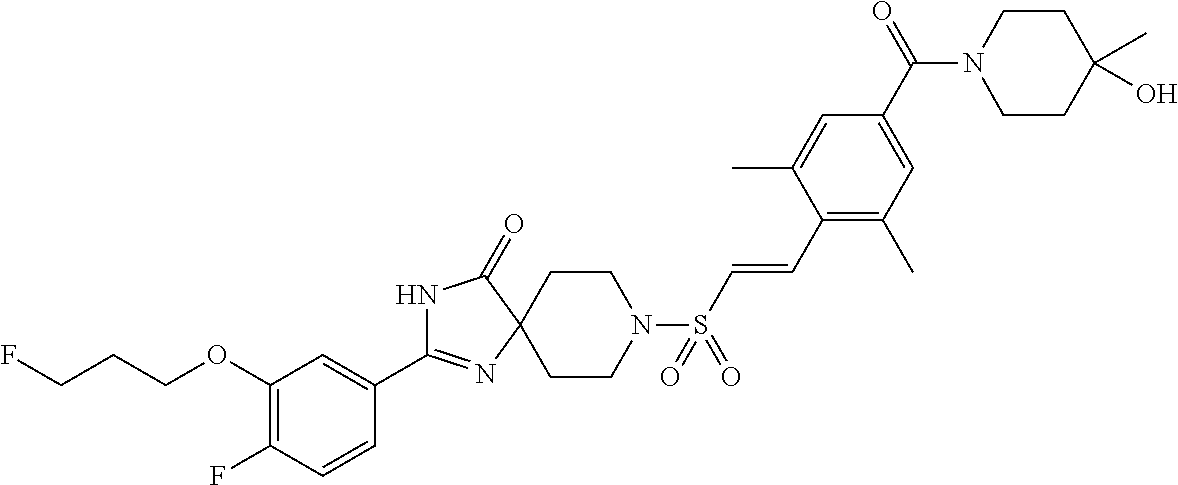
N1C(C2=CC(OCCCF)=C(F)C=C2)=NC2(C1=O)CCN(S(C=CC1=C(C)C=C(C(N3CCC(C)(O)CC3)=O)C=C1C)(=O)=O)CC2
